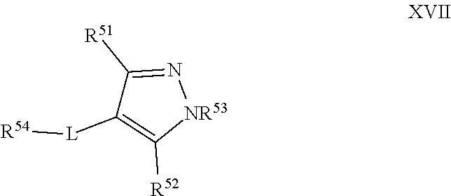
C1([R51])=N[NR53]C([R52])=C1[L][R54]
